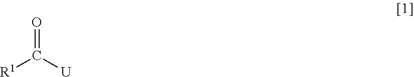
C(=O)([R1])[U]
